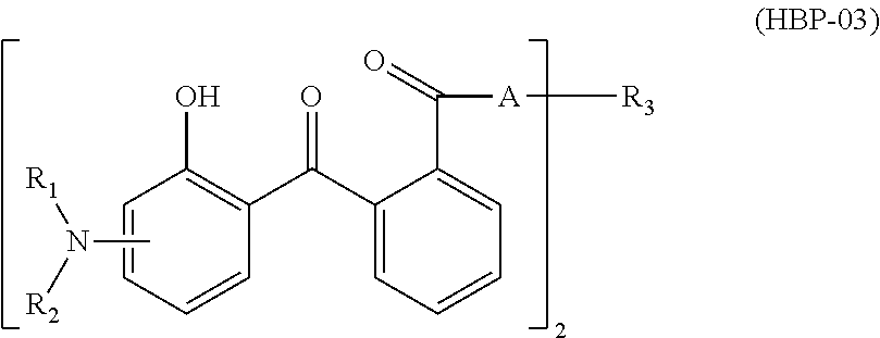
CN([R1])[R2].C1=CC=CC(O)=C1C(C1=CC=CC=C1C([A][R3])=O)=O
